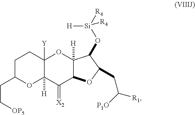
C1C(CC[OP5])OC2([H])C([Y])(C1)OC1([H])C(C2=[X2])OC(CC([R1])[P1O])C1O[Si]([H])([R4])[R4]
